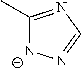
C1(C)=NC=N[N-]1
